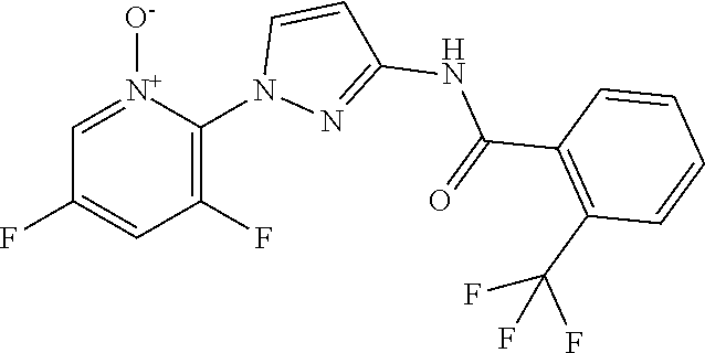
C(NC1=NN(C2=C(F)C=C(F)C=[N+]2[O-])C=C1)(C1=C(C(F)(F)F)C=CC=C1)=O
